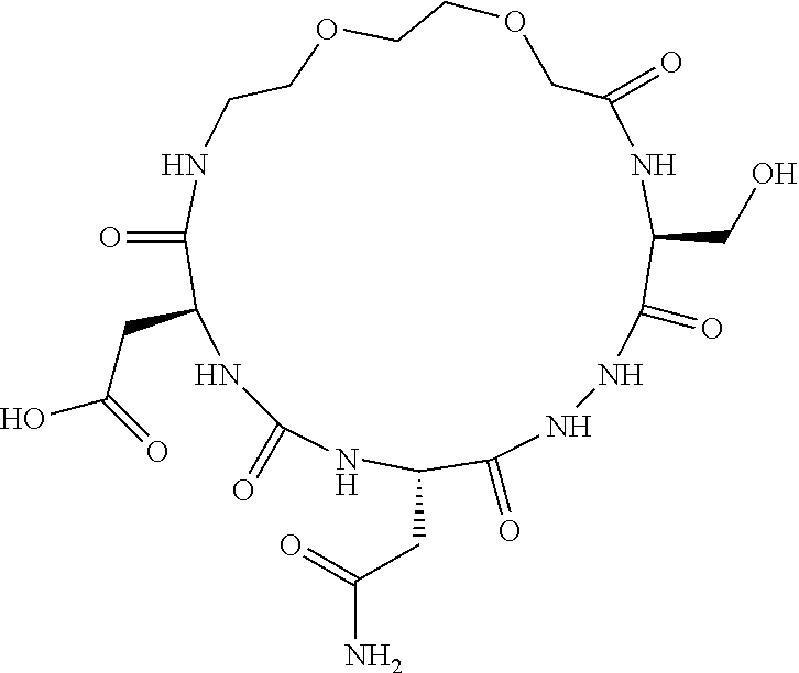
C1(=O)NNC(=O)C(CC(N)=O)NC(=O)NC(CC(O)=O)C(=O)NCCOCCOCC(=O)NC1CO
